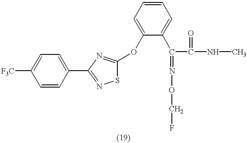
[F3C]C1=CC=C(C2=NSC(OC3=CC=CC=C3C(C(=O)NC)=NOCF)=N2)C=C1
